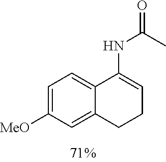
C1=C([OMe])C=C2C(=C1)C(NC(C)=O)=CCC2
